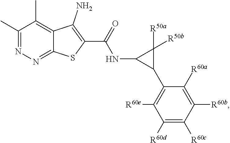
C1(C)=NN=C2C(=C1C)C(N)=C(C(NC1C([R50a])([R50b])C1C1=C([R60e])C([R60d])=C([R60c])C([R60b])=C1[R60a])=O)S2
